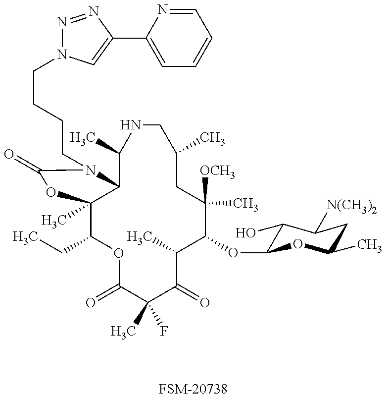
[FSM-20738].C1(CC)C2(C)C(N(CCCCN3N=NC(C4=CC=CC=N4)=C3)C(=O)O2)C(C)NCC(C)CC([OCH3])(C)C(OC2C(O)C([N(CH3)2])CC(C)O2)C(C)C(=O)C(C)(F)C(=O)O1
